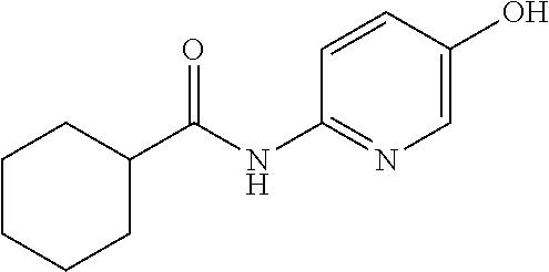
C1(C(NC2=NC=C(O)C=C2)=O)CCCCC1
